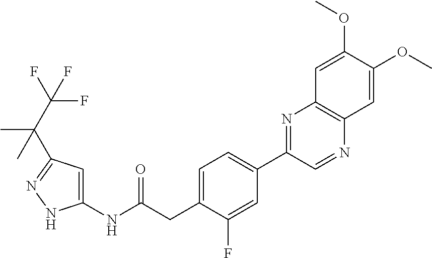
C1(NC(CC2=CC=C(C3=NC4=C(N=C3)C=C(OC)C(OC)=C4)C=C2F)=O)=CC(C(C(F)(F)F)(C)C)=NN1
